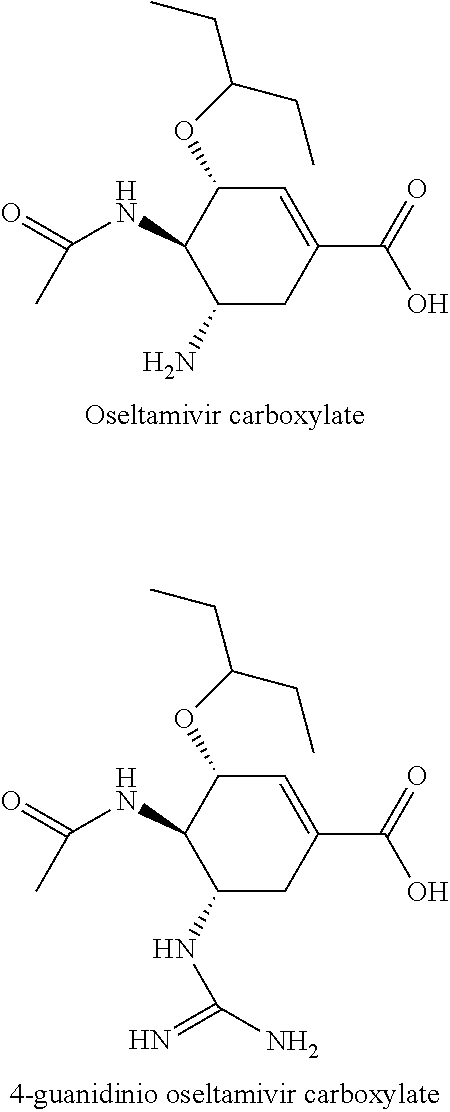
C1(N)CC(C(=O)O)=CC(OC(CC)CC)C1NC(=O)C.C1(NC(=N)N)CC(C(=O)O)=CC(OC(CC)CC)C1NC(=O)C
